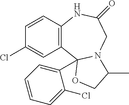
C1=CC2=C(C=C1Cl)C1(C3=CC=CC=C3Cl)N(CC(=O)N2)C(C)CO1
